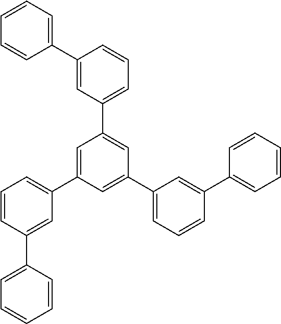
C1=C(C2=CC=CC(C3=CC=CC=C3)=C2)C=C(C2=CC=CC(C3=CC=CC=C3)=C2)C=C1C1=CC=CC(C2=CC=CC=C2)=C1
